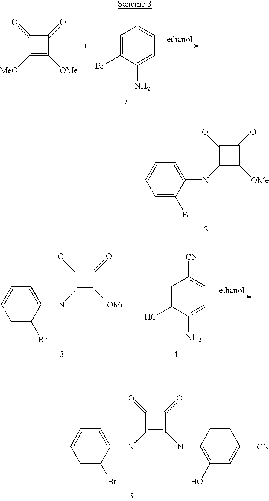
C1(=O)C([MeO])=C([OMe])C1=O.C1=C(Br)C(N)=CC=C1.C1(=O)C(NC2=CC=CC=C2Br)=C([OMe])C1=O.C1(=O)C(NC2=CC=CC=C2Br)=C([OMe])C1=O.C1=C(O)C(N)=CC=C1[CN].C1(=O)C(NC2=CC=CC=C2Br)=C(NC2=C(O)C=C([CN])C=C2)C1=O
